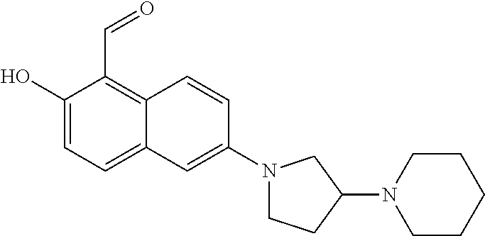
C1(O)=CC=C2C(=C1C=O)C=CC(N1CCC(N3CCCCC3)C1)=C2
